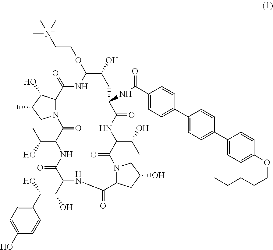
C(C1C(=O)N2C(C(O)C(C)C2)C(=O)NC(OCC[N+](C)(C)C)C(O)CC(NC(=O)C2=CC=C(C3=CC=C(C4=CC=C(OCCCCC)C=C4)C=C3)C=C2)C(=O)NC(C(O)C)C(=O)N2C(CC(O)C2)C(=O)NC(C(C(O)C2=CC=C(O)C=C2)O)C(=O)N1)(C)O
